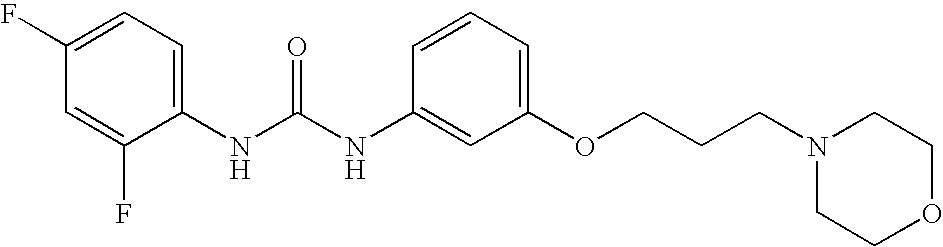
C1(F)=CC=C(NC(NC2=CC(OCCCN3CCOCC3)=CC=C2)=O)C(F)=C1
